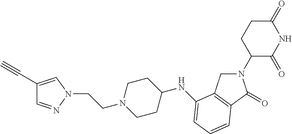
C1(=O)CCC(N2CC3=C(C2=O)C=CC=C3NC2CCN(CCN3C=C(C#C)C=N3)CC2)C(=O)N1
